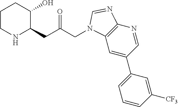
C1CNC(CC(CN2C3=C(N=CC(C4=CC=CC([CF3])=C4)=C3)N=C2)=O)C(O)C1
